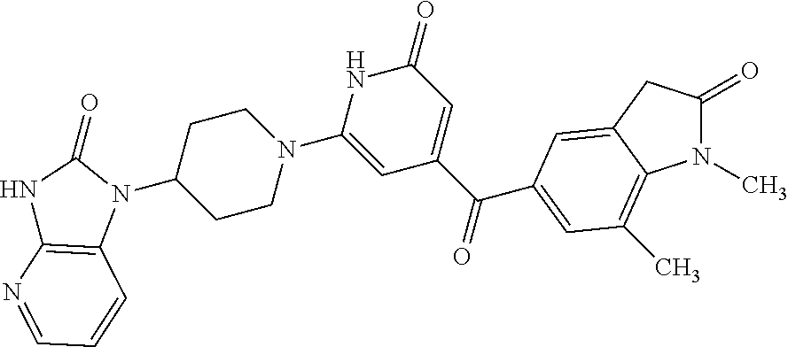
N1(C)C(=O)CC2=CC(C(=O)C3=CC(=O)NC(N4CCC(N5C(=O)NC6=C5C=CC=N6)CC4)=C3)=CC(C)=C12
